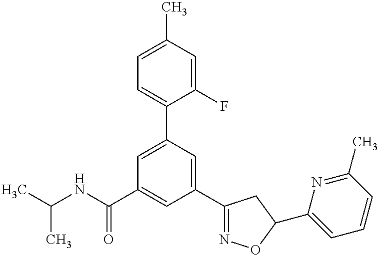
CC(NC(C1=CC(C2=NOC(C3=CC=CC(C)=N3)C2)=CC(C2=CC=C(C)C=C2F)=C1)=O)C
